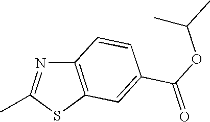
C12=C(SC(C)=N1)C=C(C(OC(C)C)=O)C=C2
